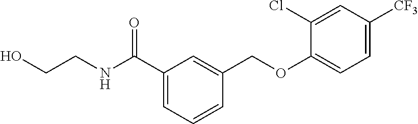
C1(C(NCCO)=O)=CC=CC(COC2=CC=C([CF3])C=C2Cl)=C1
